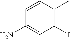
C1=CC(N)=CC(I)=C1C
